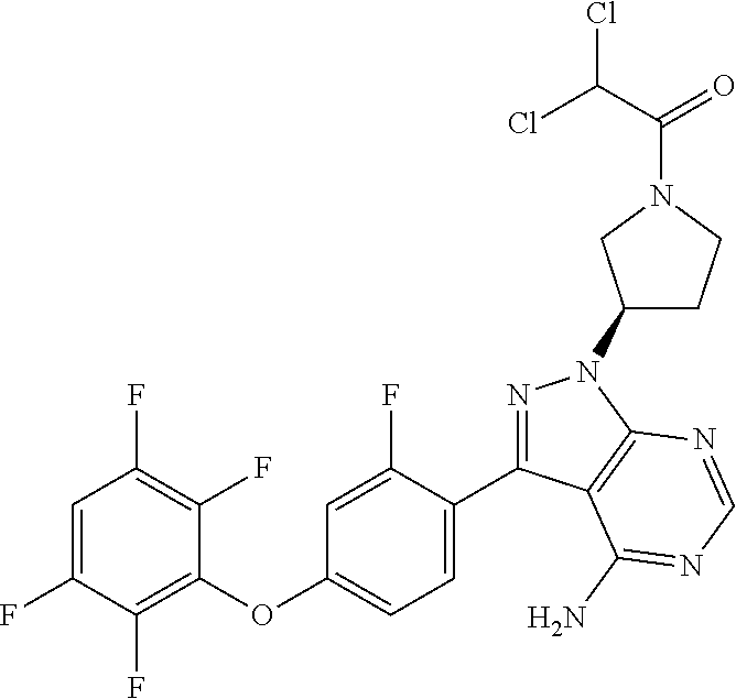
C1(OC2=CC=C(C3=NN(C4CCN(C(C(Cl)Cl)=O)C4)C4=C3C(N)=NC=N4)C(F)=C2)=C(F)C(F)=CC(F)=C1F
